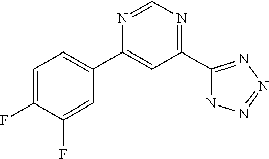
C1=C(F)C(F)=CC(C2=CC(C3=NN=NN3)=NC=N2)=C1
